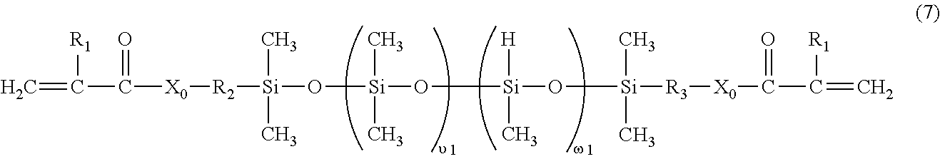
C=C([R1])C(=O)[X0][R2][Si](C)(C)O[Si](C)(C)O[Si]([H])(C)O[Si]([R3][X0]C(=O)C([R1])=C)(C)C
